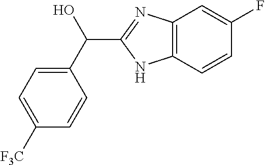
C1(C(O)C2=NC3=C(N2)C=CC(F)=C3)=CC=C([F3C])C=C1
